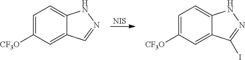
C1=C([CF3O])C=C2C(=C1)NN=C2.[NIS].C1=C([CF3O])C=C2C(=C1)NN=C2I
